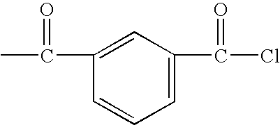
CC(=O)C1=CC(C(=O)Cl)=CC=C1
